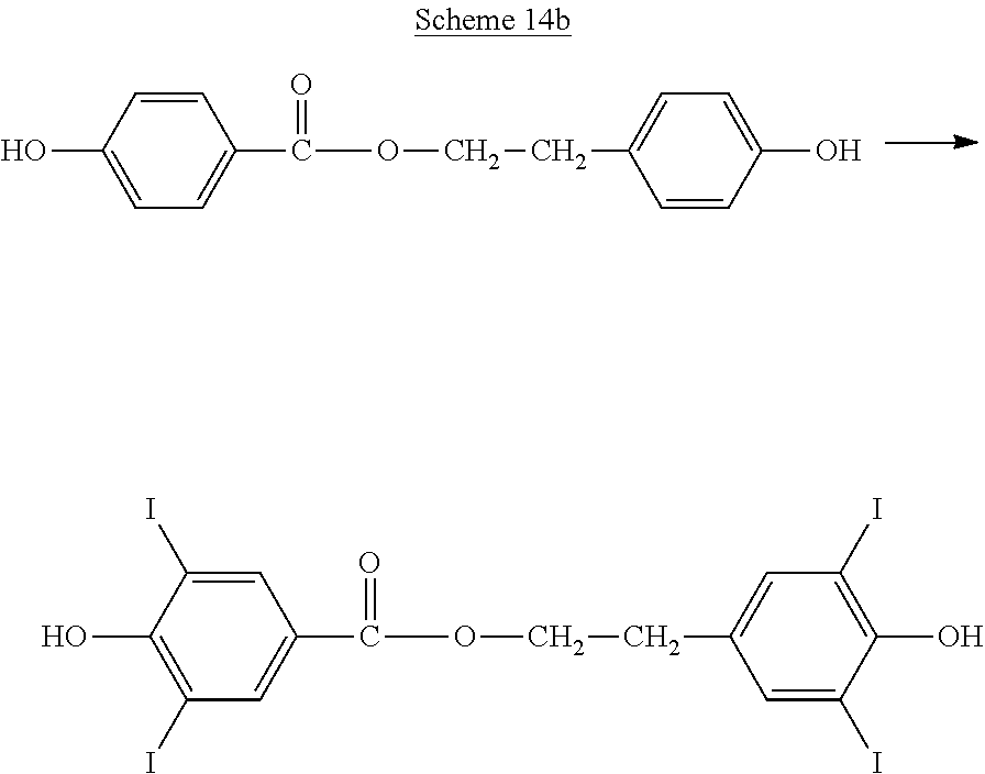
C1=C(O)C=CC(C(=O)OCCC2=CC=C(O)C=C2)=C1.C1(I)=C(O)C(I)=CC(C(=O)OCCC2=CC(I)=C(O)C(I)=C2)=C1
